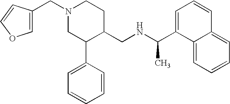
N1(CC2=COC=C2)CC(C2=CC=CC=C2)C(CNC(C2=CC=CC3=CC=CC=C23)C)CC1
